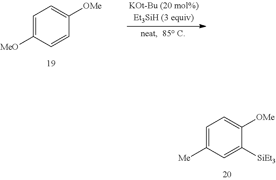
C1=C([MeO])C=CC([OMe])=C1.C1=C([Me])C=C([SiEt3])C([OMe])=C1
